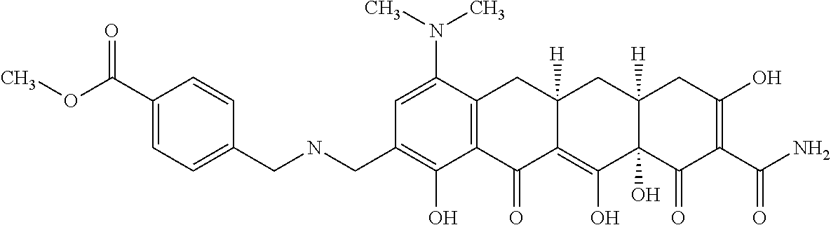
C1=C(N(C)C)C2=C(C(O)=C1CNCC1=CC=C(C(OC)=O)C=C1)C(=O)C1=C(O)C3(O)C([H])(CC1([H])C2)CC(O)=C(C(N)=O)C3=O
